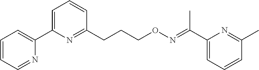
C1=CC=NC(C2=CC=CC(CCCON=C(C3=CC=CC(C)=N3)C)=N2)=C1
